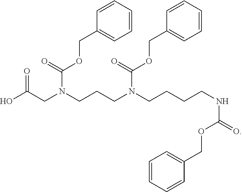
OC(CN(CCCN(CCCCNC(=O)OCC1=CC=CC=C1)C(OCC1=CC=CC=C1)=O)C(OCC1=CC=CC=C1)=O)=O
